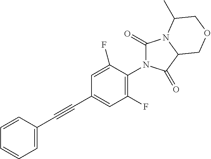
C1=C(C#CC2=CC(F)=C(N3C(=O)N4C(C3=O)COCC4C)C(F)=C2)C=CC=C1
